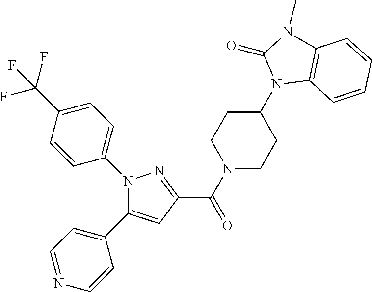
C1(C(N2CCC(N3C4=C(N(C)C3=O)C=CC=C4)CC2)=O)=NN(C2=CC=C(C(F)(F)F)C=C2)C(C2=CC=NC=C2)=C1
